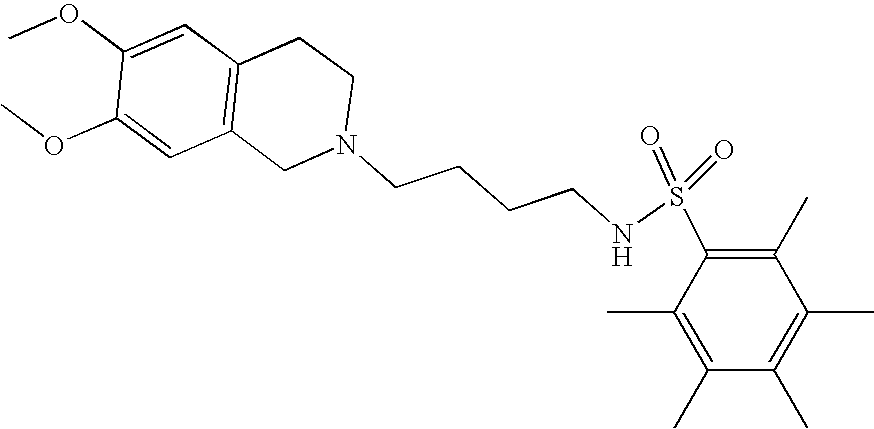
C1=C(OC)C(OC)=CC2=C1CCN(CCCCNS(=O)(=O)C1=C(C)C(C)=C(C)C(C)=C1C)C2
